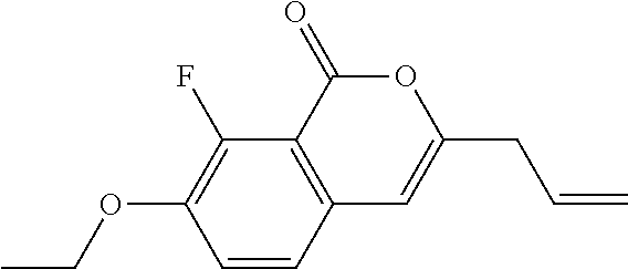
C1=CC2=C(C(F)=C1OCC)C(=O)OC(CC=C)=C2
